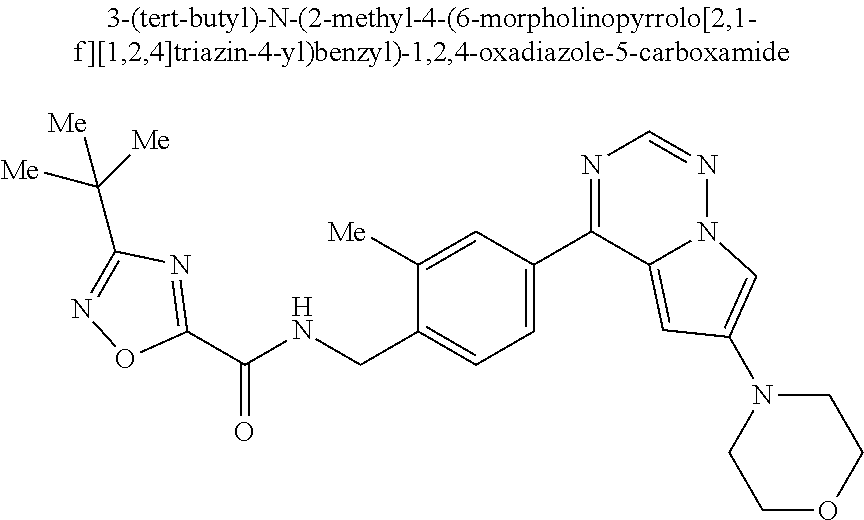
C1(C(NCC2=CC=C(C3=NC=NN4C3=CC(N3CCOCC3)=C4)C=C2[Me])=O)=NC(C([Me])([Me])[Me])=NO1
